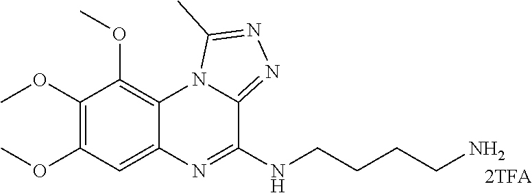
C1(OC)=C(OC)C=C2C(=C1OC)N1C(=NN=C1C)C(NCCCCN)=N2
